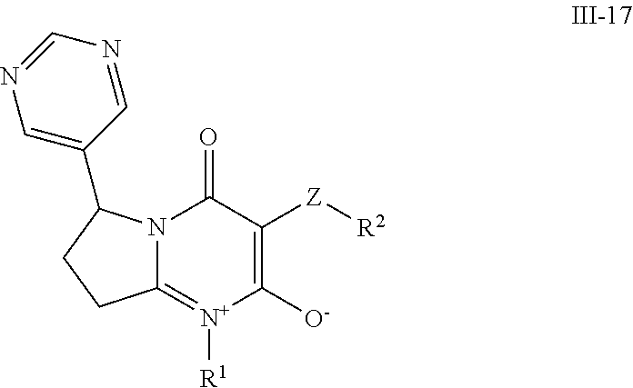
C12=[N+]([R1])C([O-])=C([Z][R2])C(=O)N1C(C1=CN=CN=C1)CC2
